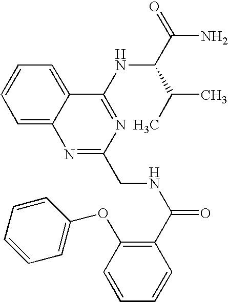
C1=CC=C2C(=C1)N=C(CNC(=O)C1=C(OC3=CC=CC=C3)C=CC=C1)N=C2NC(C(N)=O)C(C)C
